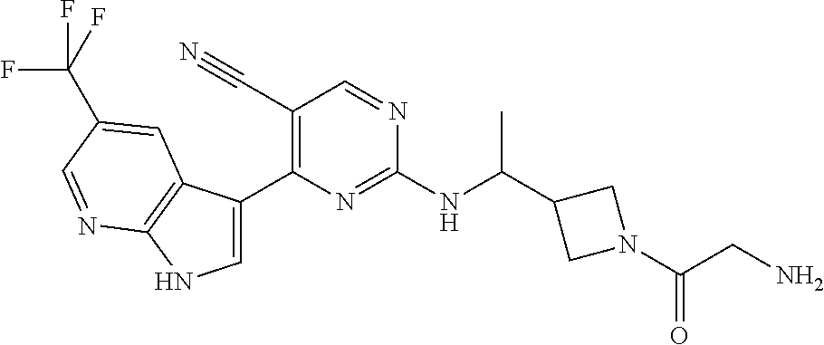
C1(C(NC2=NC(C3=CNC4=C3C=C(C(F)(F)F)C=N4)=C(C#N)C=N2)C)CN(C(CN)=O)C1
